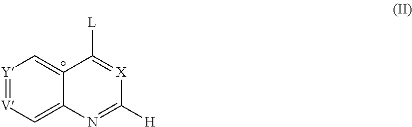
[Y]1=[V]C=C2C(=C1)C([L])=[X]C([H])=N2
